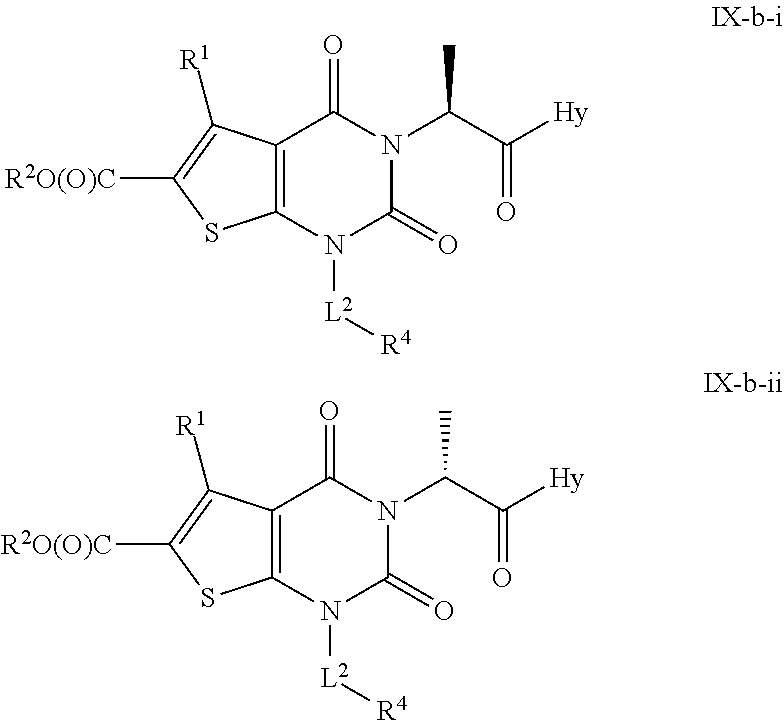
C12=C(N([L2][R4])C(=O)N(C(C(=O)[Hy])C)C1=O)SC([R2O(O)C])=C2[R1].C12=C(N([L2][R4])C(=O)N(C(C(=O)[Hy])C)C1=O)SC([R2O(O)C])=C2[R1]
